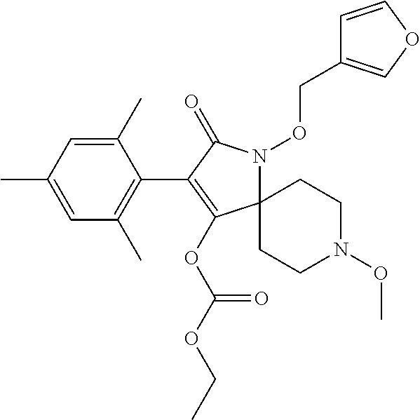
C1(C)=CC(C)=CC(C)=C1C1=C(OC(OCC)=O)C2(N(OCC3=COC=C3)C1=O)CCN(OC)CC2
